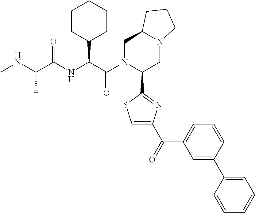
C(C(=O)NC(C(N1C(C2=NC(C(=O)C3=CC=CC(C4=CC=CC=C4)=C3)=CS2)CN2C(C1)CCC2)=O)C1CCCCC1)(NC)C
